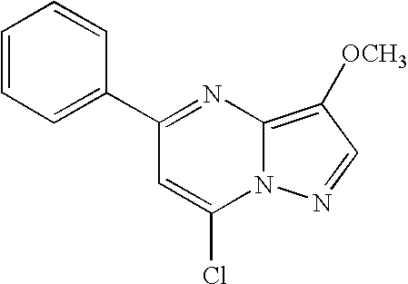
C1(C2=CC=CC=C2)=NC2=C([OCH3])C=NN2C(Cl)=C1
